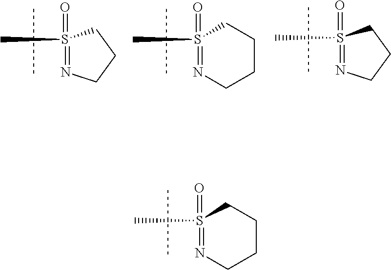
N1=S(=O)(C)CCCC1.N1=S(=O)(C)CCC1.N1=S(=O)(C)CCC1.N1=S(=O)(C)CCCC1
